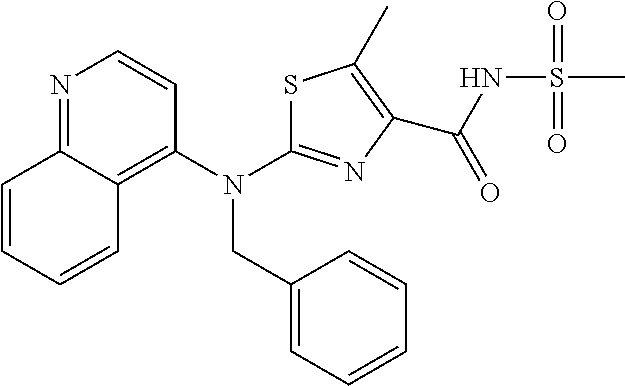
N(C1=NC(C(=O)NS(C)(=O)=O)=C(C)S1)(CC1=CC=CC=C1)C1=C2C(=NC=C1)C=CC=C2
